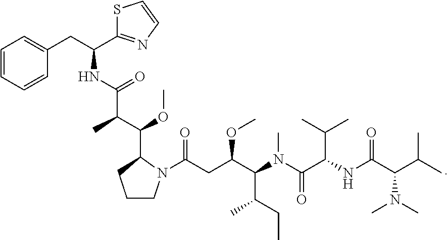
C1=CC=CC(CC(C2=NC=CS2)NC(C(C(C2N(C(CC(C(N(C(C(NC(C(C(C)C)N(C)C)=O)C(C)C)=O)C)C(CC)C)OC)=O)CCC2)OC)C)=O)=C1
